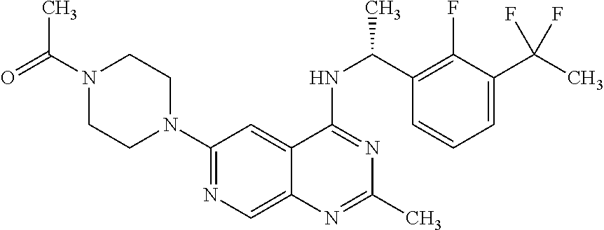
N1(C(=O)C)CCN(C2=NC=C3C(=C2)C(NC(C2=C(F)C(C(C)(F)F)=CC=C2)C)=NC(C)=N3)CC1
